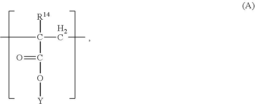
CC(CC)(C(O[Y])=O)[R14]
